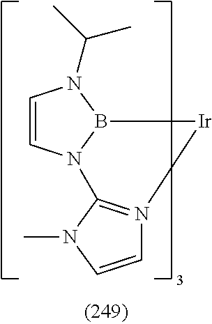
C1=CN2B(N1C(C)C)[Ir]N1=C2N(C)C=C1
